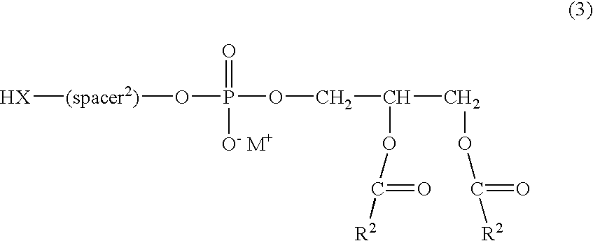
[HX][(spacer2)]OP(=O)([O- M+])OCC(COC([R2])=O)OC([R2])=O
